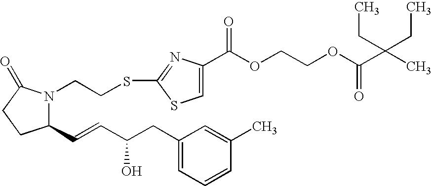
C1(C=CC(CC2=CC=CC(C)=C2)O)N(CCSC2=NC(C(OCCOC(=O)C(C)(CC)CC)=O)=CS2)C(=O)CC1
